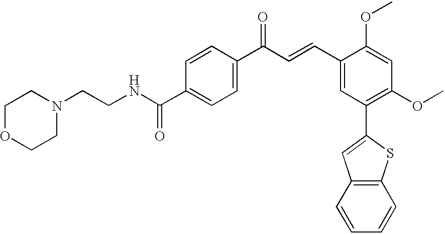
C1=CC(C(C=CC2=CC(C3=CC4=C(S3)C=CC=C4)=C(OC)C=C2OC)=O)=CC=C1C(=O)NCCN1CCOCC1
